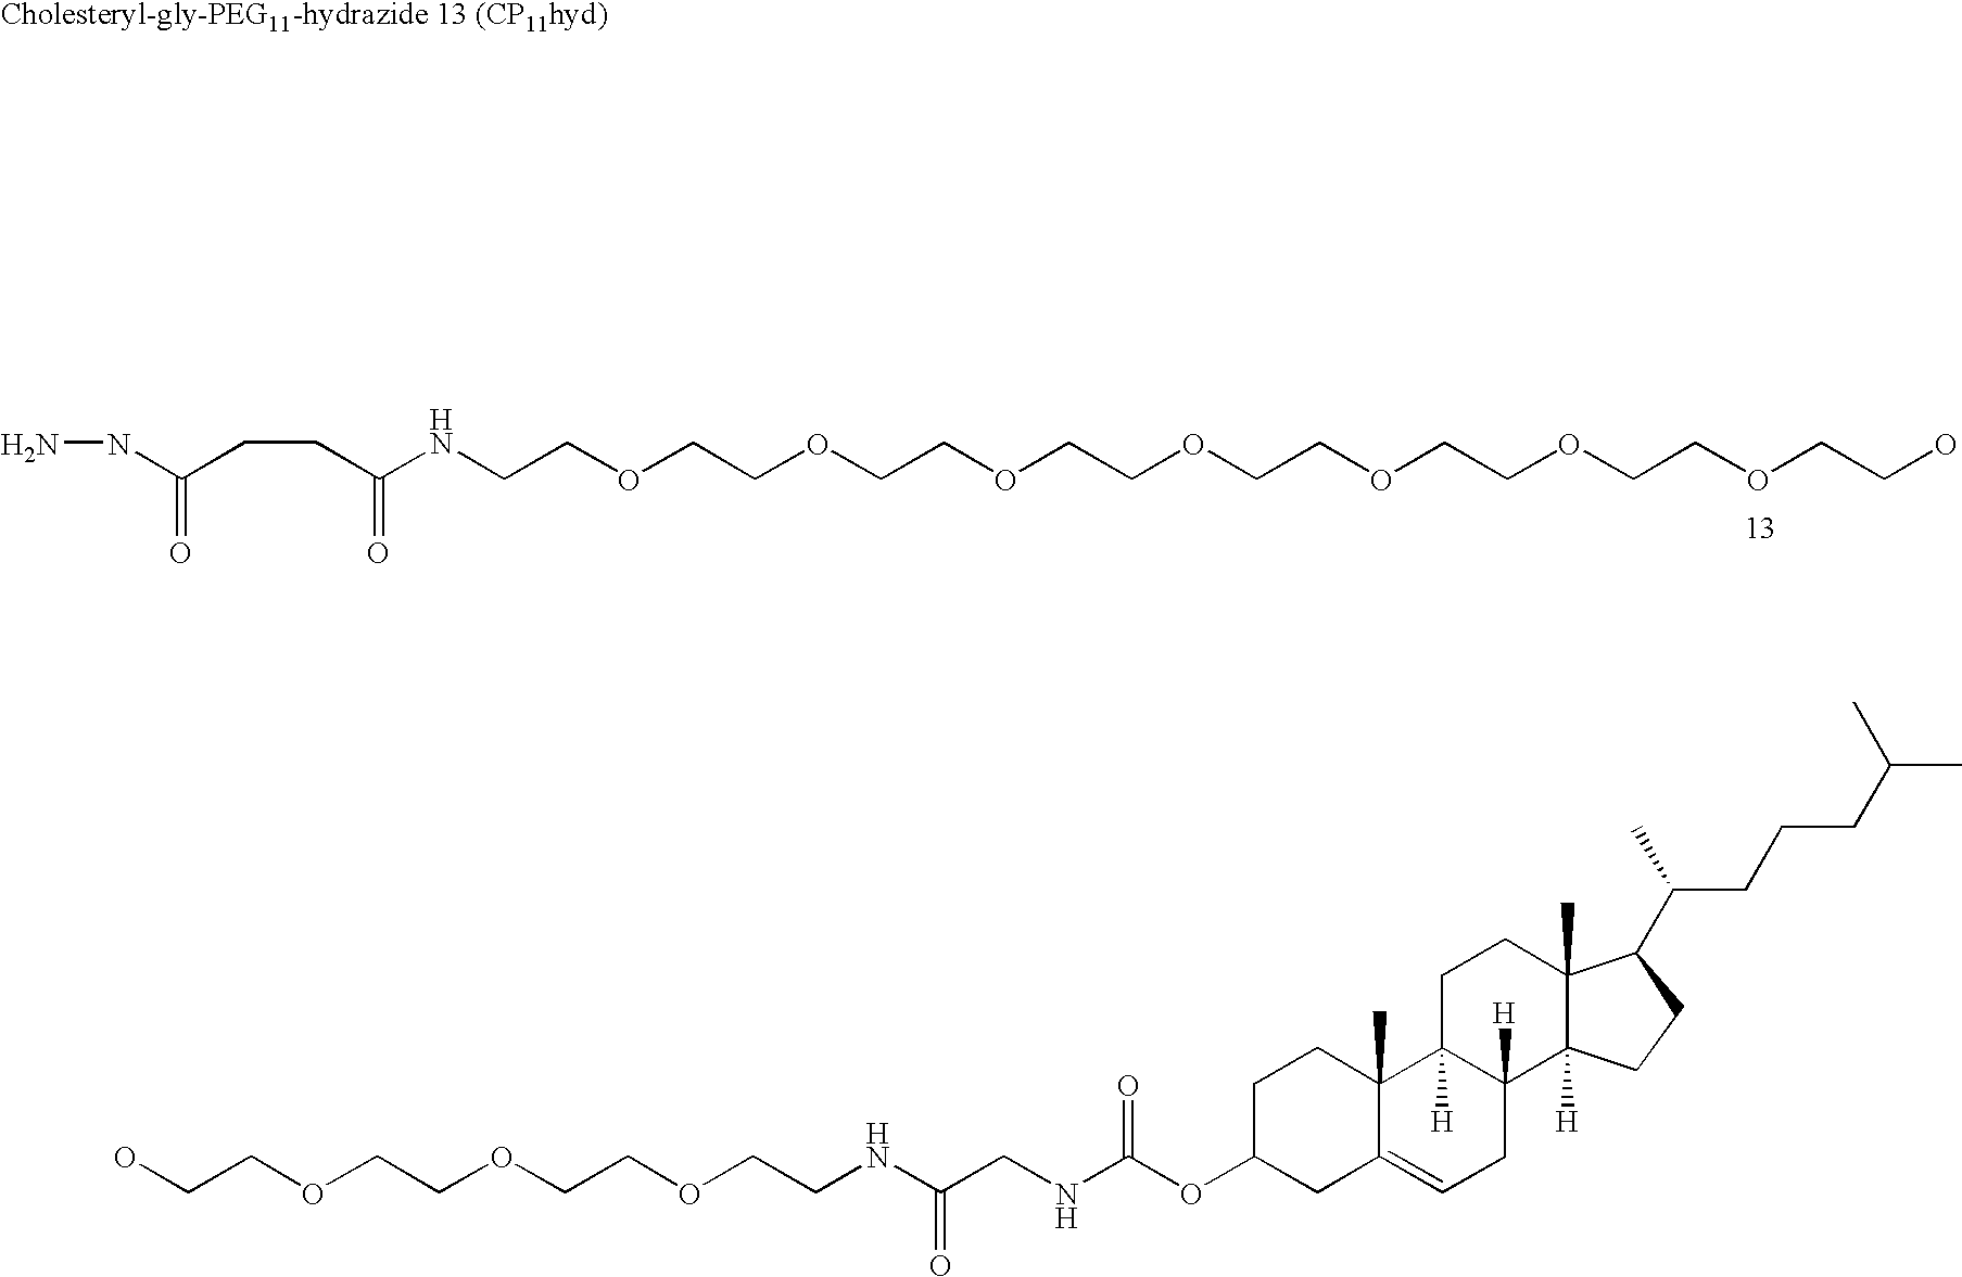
N(N)C(CCC(NCCOCCOCCOCCOCCOCCOCCOCCO)=O)=O.C1CC2(C)C(=CCC3([H])C2([H])CCC2(C)C3([H])CCC2C(CCCC(C)C)C)CC1OC(NCC(NCCOCCOCCOCCO)=O)=O
